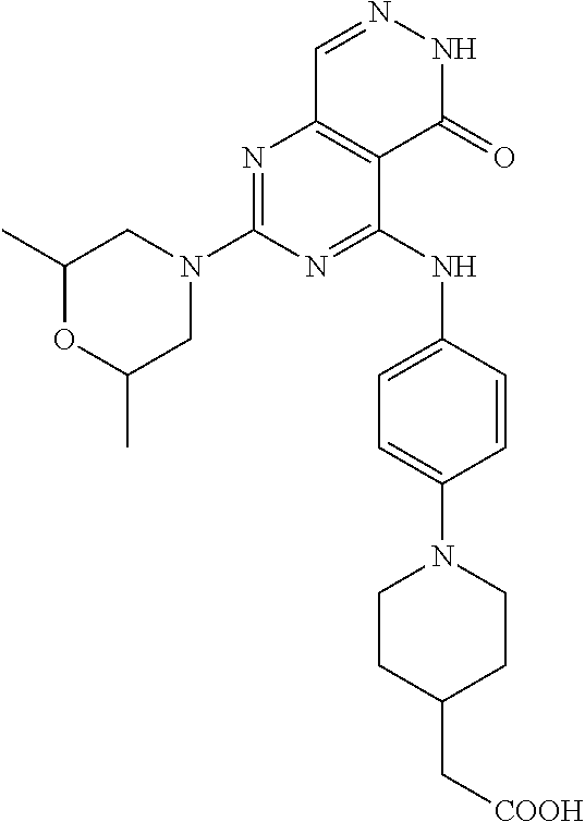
N1=C(N2CC(C)OC(C)C2)N=C(NC2=CC=C(N3CCC(C[COOH])CC3)C=C2)C2=C1C=NNC2=O
